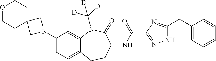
C1=C(N2CC3(CCOCC3)C2)C=C2C(=C1)CCC(NC(C1=NNC(CC3=CC=CC=C3)=N1)=O)C(=O)N2C([D])([D])[D]
